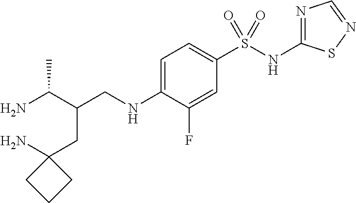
C(CNC1=CC=C(S(NC2=NC=NS2)(=O)=O)C=C1F)(C(N)C)CC1(N)CCC1
